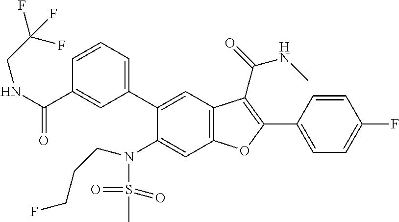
C1=CC=C(C2=CC3=C(C=C2N(S(C)(=O)=O)CCCF)OC(C2=CC=C(F)C=C2)=C3C(NC)=O)C=C1C(NCC(F)(F)F)=O
